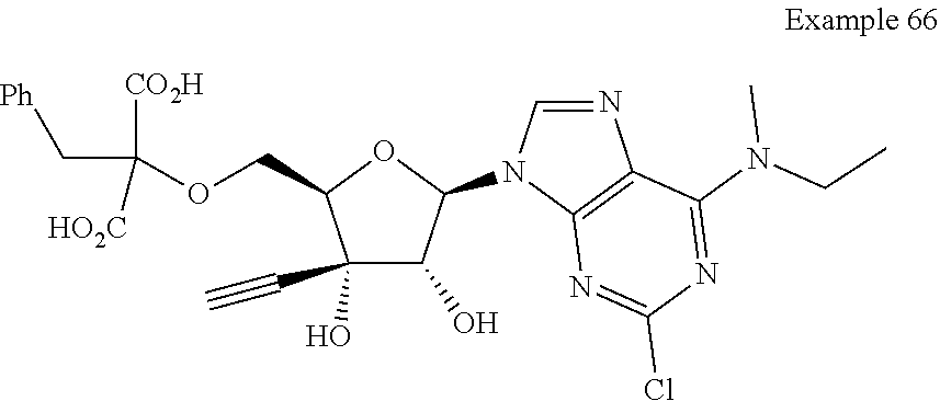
C1=NC2=C(N1C1OC(COC([CO2H])(C[Ph])[HO2C])C(O)(C#C)C1O)N=C(Cl)N=C2N(CC)C
